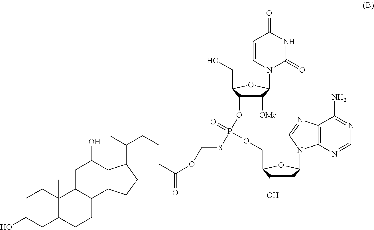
C1=CN(C2C([OMe])C(OP(OCC3C(O)CC(N4C5=C(N=C4)C(N)=NC=N5)O3)(=O)SCOC(CCCC(C)C3C4(C)C(CC3)C3C(CC4O)C4(C)C(CC3)CC(O)CC4)=O)C(CO)O2)C(=O)NC1=O
